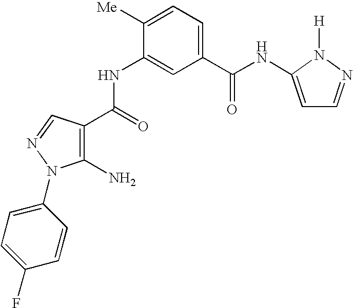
C1(NC(C2=C(N)N(C3=CC=C(F)C=C3)N=C2)=O)=CC(C(NC2=CC=NN2[H])=O)=CC=C1[Me]
